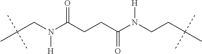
C(CN(C(CCC(N(CCC(C)(C)C)[H])=O)=O)[H])(C)(C)C
